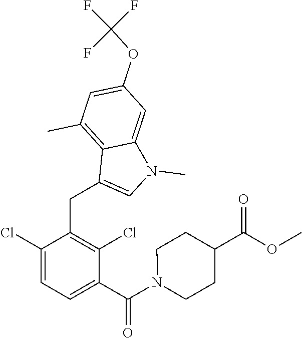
C1(Cl)=CC=C(C(N2CCC(C(OC)=O)CC2)=O)C(Cl)=C1CC1=CN(C)C2=CC(OC(F)(F)F)=CC(C)=C21
